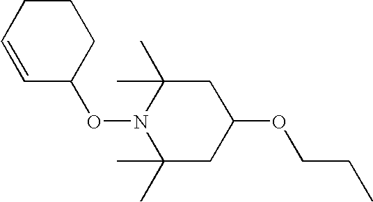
C1(C)(C)CC(OCCC)CC(C)(C)N1OC1CCCC=C1
